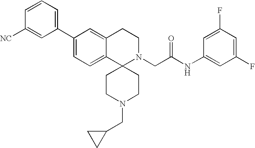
C1(C2=CC=C3C(=C2)CCN(CC(NC2=CC(F)=CC(F)=C2)=O)C32CCN(CC3CC3)CC2)=CC=CC([NC])=C1
